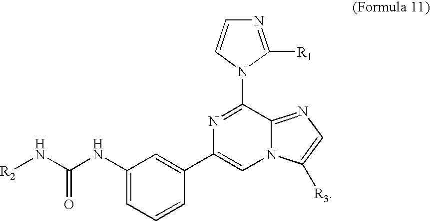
C1=CC(C2=CN3C(=NC=C3[R3])C(N3C([R1])=NC=C3)=N2)=CC(NC(N[R2])=O)=C1
